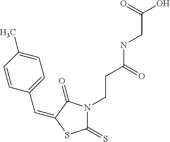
C(C1=CC=C(C)C=C1)=C1C(=O)N(CCC(NCC(O)=O)=O)C(=S)S1
